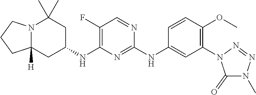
N12C([H])(CC(NC3=C(F)C=NC(NC4=CC(N5C(=O)N(C)N=N5)=C(OC)C=C4)=N3)CC1(C)C)CCC2
